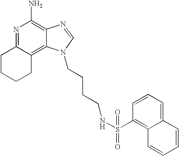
N1=C2C(=C3C(=C1N)N=CN3CCCCNS(C1=C3C(=CC=C1)C=CC=C3)(=O)=O)CCCC2
